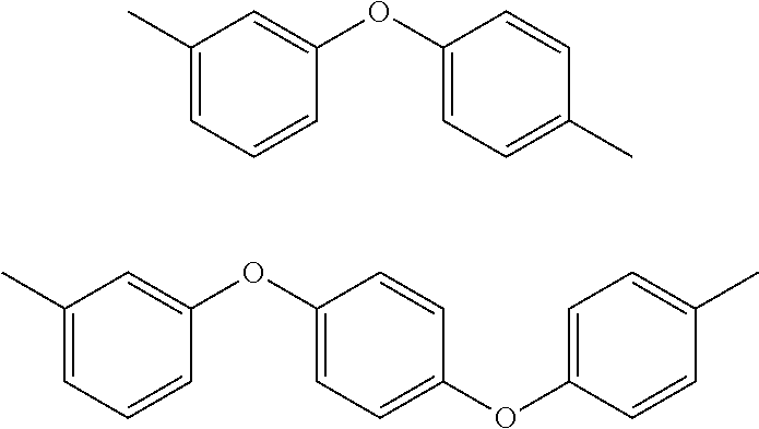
C1(C)=CC=CC(OC2=CC=C(C)C=C2)=C1.C1(C)=CC=CC(OC2=CC=C(OC3=CC=C(C)C=C3)C=C2)=C1
